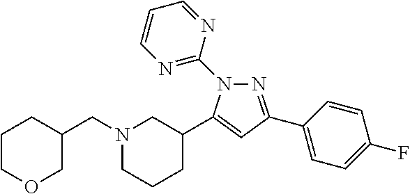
N1=C(C2=CC=C(F)C=C2)C=C(C2CN(CC3COCCC3)CCC2)N1C1=NC=CC=N1
